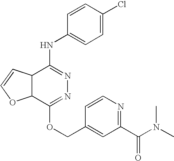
C12C(C(NC3=CC=C(Cl)C=C3)=NN=C1OCC1=CC(C(N(C)C)=O)=NC=C1)C=CO2
